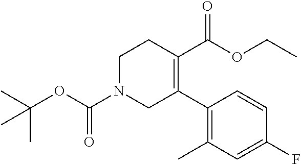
CC(OC(N1CC(C2=C(C)C=C(F)C=C2)=C(C(OCC)=O)CC1)=O)(C)C
